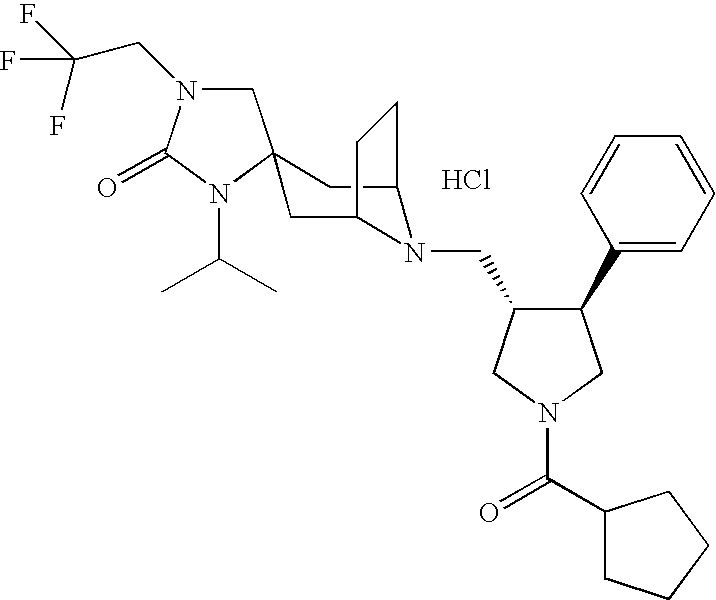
Cl.C1N(CC(F)(F)F)C(=O)N(C(C)C)C12CC1N(CC3C(C4=CC=CC=C4)CN(C(=O)C4CCCC4)C3)C(C2)CC1
